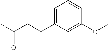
CC(CCC1=CC=CC(OC)=C1)=O
